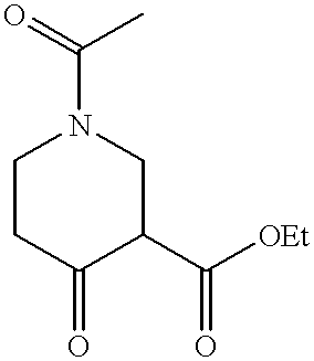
C1CC(=O)C(C([OEt])=O)CN1C(=O)C
